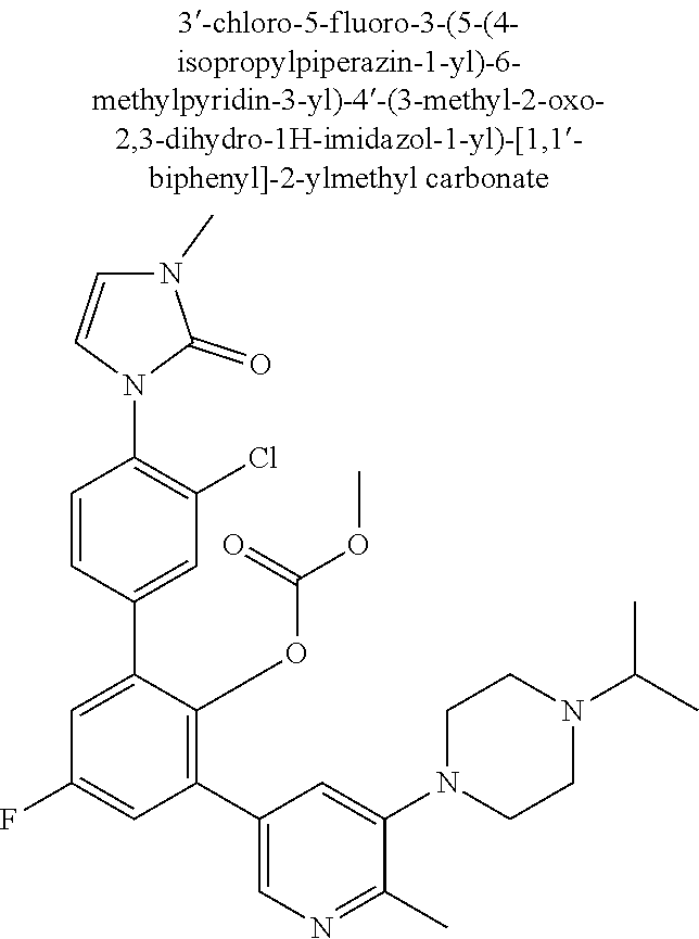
C1CN(C2=CC(C3=C(OC(=O)OC)C(C4=CC(Cl)=C(N5C=CN(C)C5=O)C=C4)=CC(F)=C3)=CN=C2C)CCN1C(C)C
